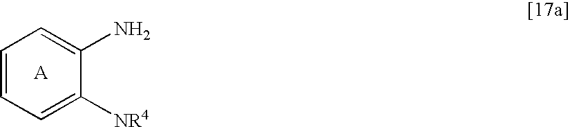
C1=C([NR4])C(N)=CC=C1
